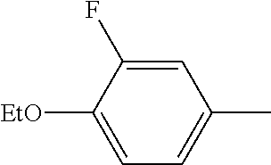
C1=C([EtO])C(F)=CC(C)=C1
